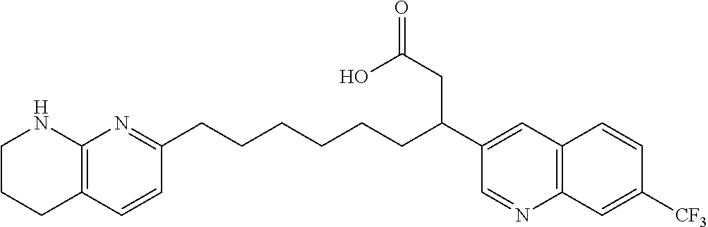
C1CCC2=C(N1)N=C(CCCCCCC(C1=CC3=C(N=C1)C=C([CF3])C=C3)CC(O)=O)C=C2
